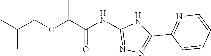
C(COC(C(NC1=NN=C(C2=NC=CC=C2)N1)=O)C)(C)C
